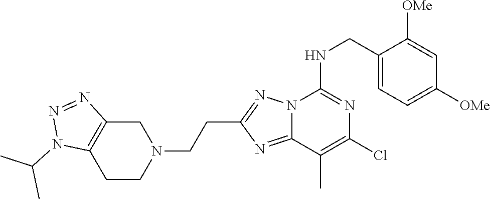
C1(CNC2=NC(Cl)=C(C)C3=NC(CCN4CC5=C(CC4)N(C(C)C)N=N5)=NN23)=CC=C([OMe])C=C1[OMe]
